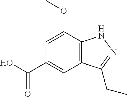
C12=C(C(OC)=CC(C(O)=O)=C1)NN=C2CC
